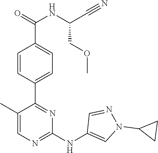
C1(C2=NC(NC3=CN(C4CC4)N=C3)=NC=C2C)=CC=C(C(=O)NC(C#N)COC)C=C1
